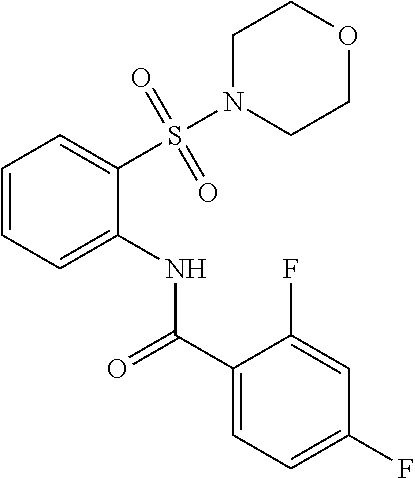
C1=C(C(=O)NC2=CC=CC=C2S(=O)(=O)N2CCOCC2)C(F)=CC(F)=C1
